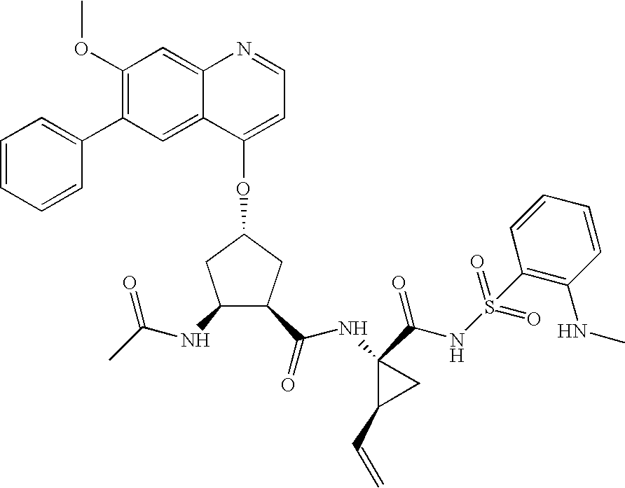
C1(OC)=C(C2=CC=CC=C2)C=C2C(=C1)N=CC=C2OC1CC(NC(C)=O)C(C(NC2(C(NS(C3=C(NC)C=CC=C3)(=O)=O)=O)C(C=C)C2)=O)C1
